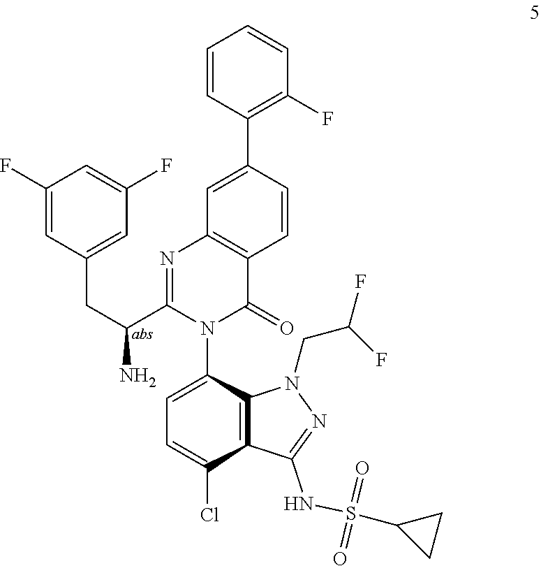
C1(F)=CC(CC(N)C2=NC3=C(C(=O)N2C2=CC=C(Cl)C4=C2N(CC(F)F)N=C4NS(C2CC2)(=O)=O)C=CC(C2=C(F)C=CC=C2)=C3)=CC(F)=C1
